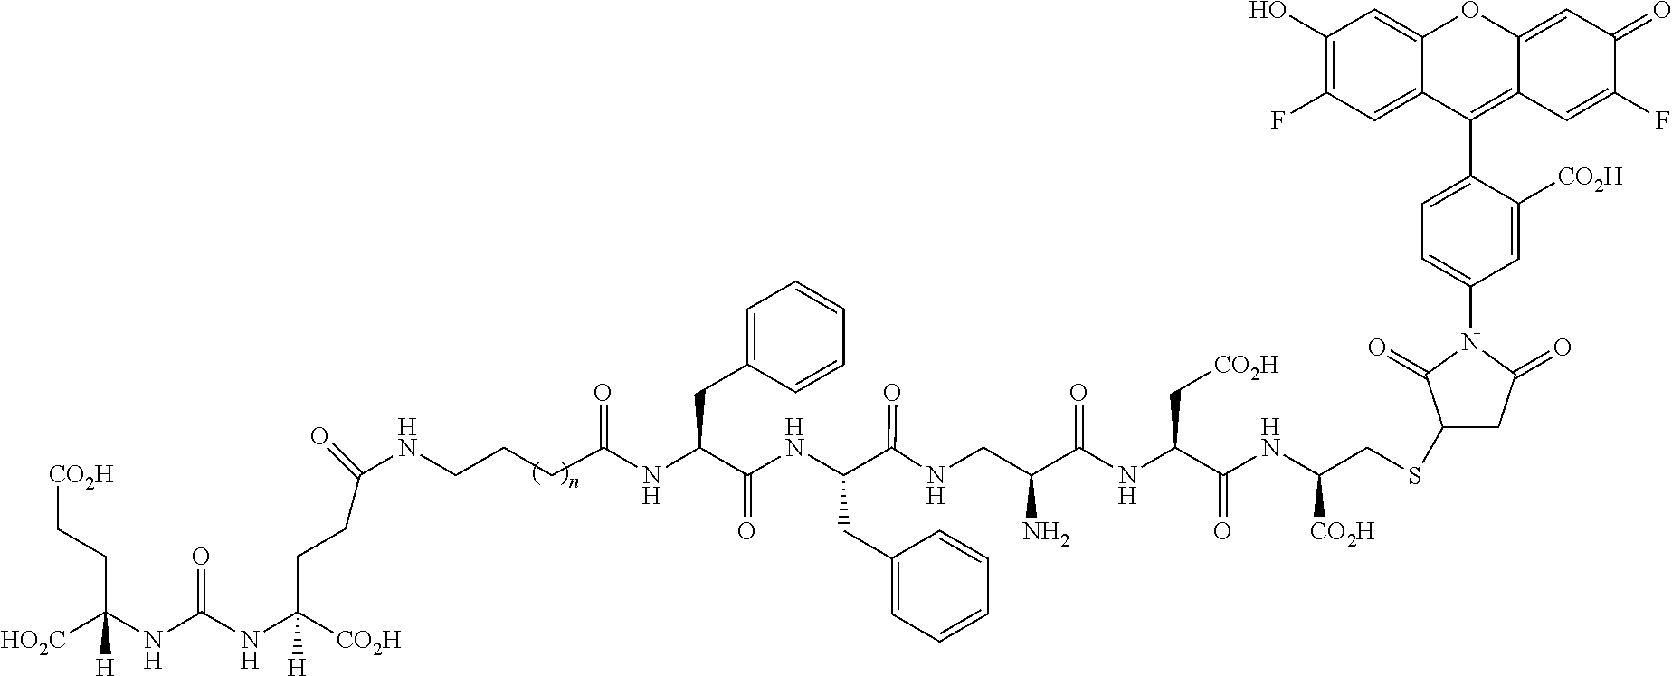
C(C(NC(NC([HO2C])([H])CC[CO2H])=O)([CO2H])[H])CC(NCCCC(NC(C(NC(C(NCC(C(NC(C(=O)NC([CO2H])CSC1CC(=O)N(C2=CC=C(C3=C4C(=CC(=O)C(F)=C4)OC4=CC(O)=C(F)C=C34)C([CO2H])=C2)C1=O)C[CO2H])=O)N)=O)CC1=CC=CC=C1)=O)CC1=CC=CC=C1)=O)=O
